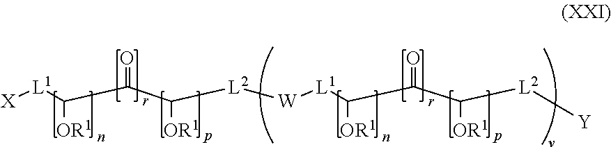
[X][L1]C(C(C([L2][W][L1]C(C(C([L2][Y])[OR1])=O)[OR1])[OR1])=O)[OR1]
